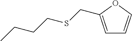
C(SCCCC)C1=CC=CO1
